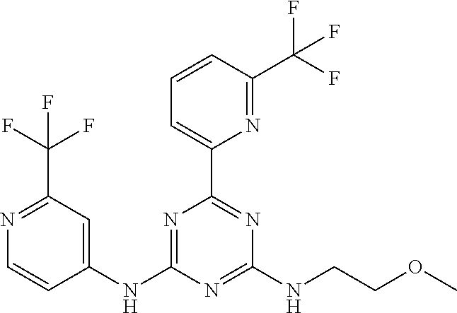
C1=CC(C(F)(F)F)=NC(C2=NC(NCCOC)=NC(NC3=CC(C(F)(F)F)=NC=C3)=N2)=C1
